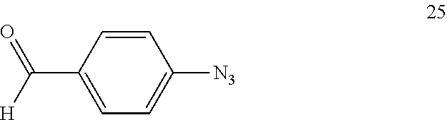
C1=CC(C([H])=O)=CC=C1[N3]
